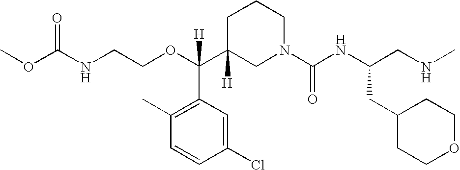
O=C(NCCOC(C1([H])CN(C(NC(CNC)CC2CCOCC2)=O)CCC1)(C1=C(C)C=CC(Cl)=C1)[H])OC
